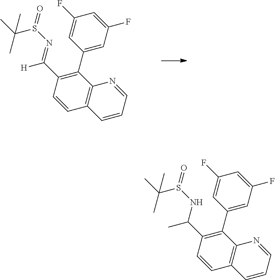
C12=C(C(C3=CC(F)=CC(F)=C3)=C(C(=NS(=O)C(C)(C)C)[H])C=C1)N=CC=C2.C12=C(C(C3=CC(F)=CC(F)=C3)=C(C(NS(=O)C(C)(C)C)C)C=C1)N=CC=C2
